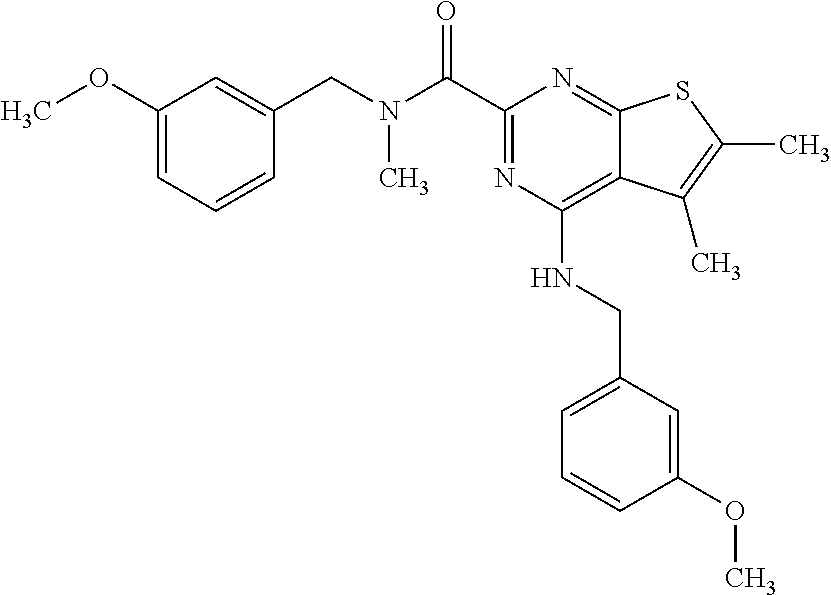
C1(OC)=CC=CC(CN(C(C2=NC(NCC3=CC=CC(OC)=C3)=C3C(=N2)SC(C)=C3C)=O)C)=C1
